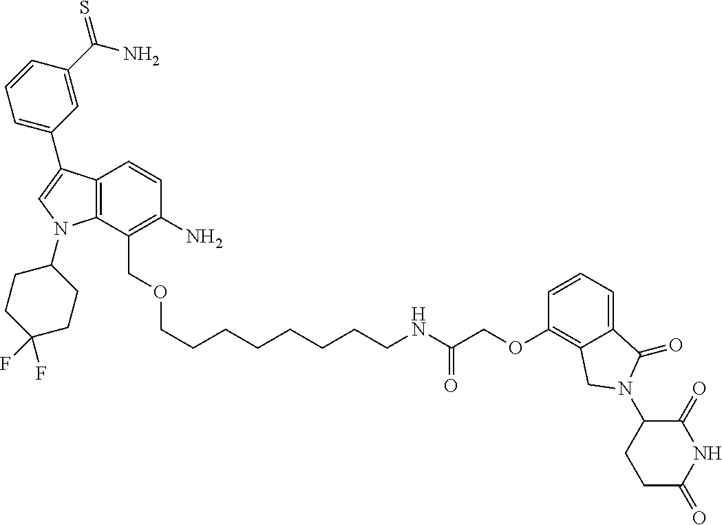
C12=C(C(COCCCCCCCCNC(COC3=C4C(=CC=C3)C(=O)N(C3CCC(=O)NC3=O)C4)=O)=C(N)C=C1)N(C1CCC(F)(F)CC1)C=C2C1=CC=CC(C(N)=S)=C1
